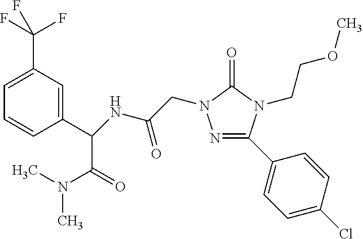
N1=C(C2=CC=C(Cl)C=C2)N(CCOC)C(=O)N1CC(=O)NC(C1=CC(C(F)(F)F)=CC=C1)C(N(C)C)=O
